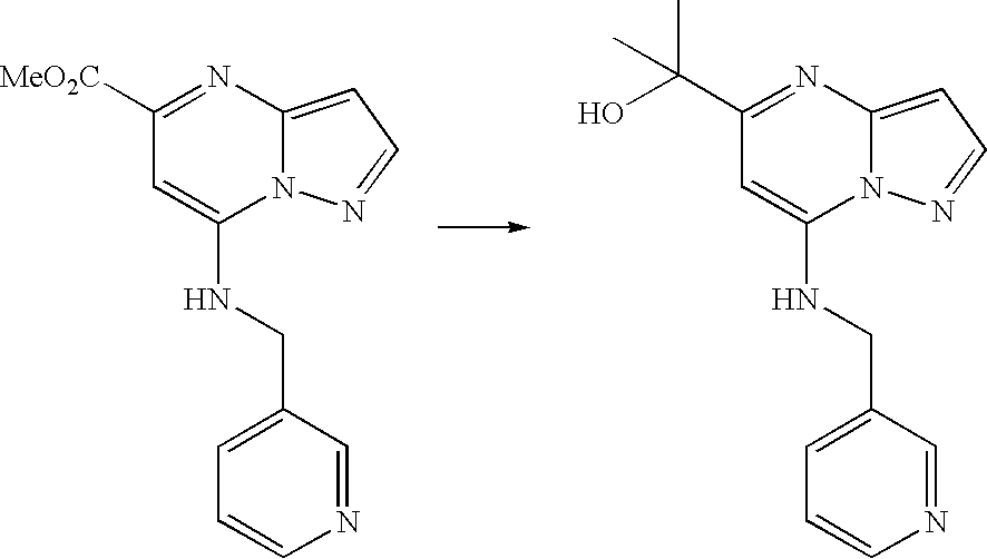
C1([MeO2C])=NC2=CC=NN2C(NCC2=CC=CN=C2)=C1.C1(C(O)(C)C)=NC2=CC=NN2C(NCC2=CC=CN=C2)=C1
